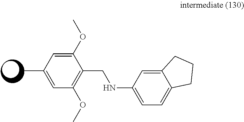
C1(CNC2=CC=C3C(=C2)CCC3)=C(OC)C=C(C)C=C1OC
